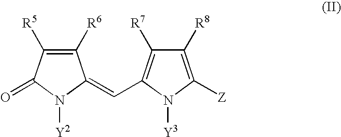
C1([R6])=C([R5])C(=O)N([Y2])C1=CC1=C([R7])C([R8])=C([Z])N1[Y3]
